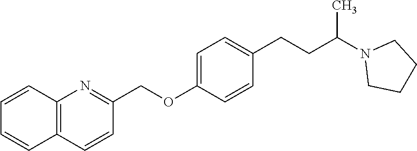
C1=CC2=C(C=C1)C=CC(COC1=CC=C(CCC(N3CCCC3)C)C=C1)=N2
